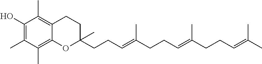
C1(O)=C(C)C(C)=C2C(=C1C)CCC(C)(CCC=C(CCC=C(CCC=C(C)C)C)C)O2
